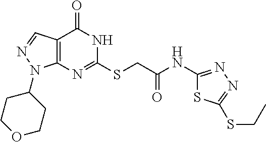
C12=C(N=C(SCC(NC3=NN=C(SCC)S3)=O)NC1=O)N(C1CCOCC1)N=C2
